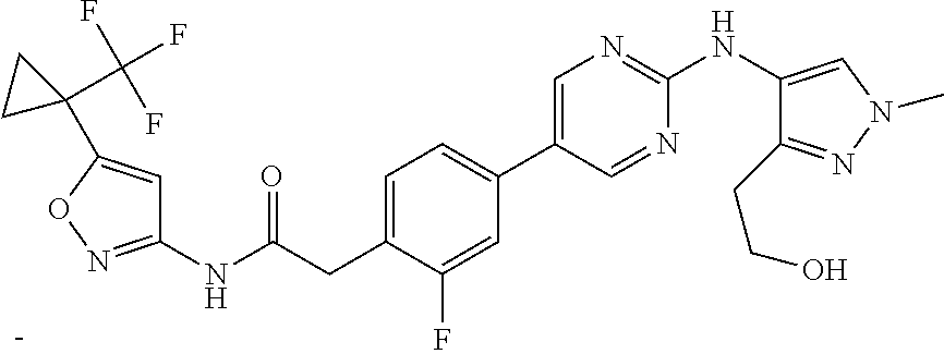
C1=C(CC(NC2=NOC(C3(C(F)(F)F)CC3)=C2)=O)C(F)=CC(C2=CN=C(NC3=CN(C)N=C3CCO)N=C2)=C1
